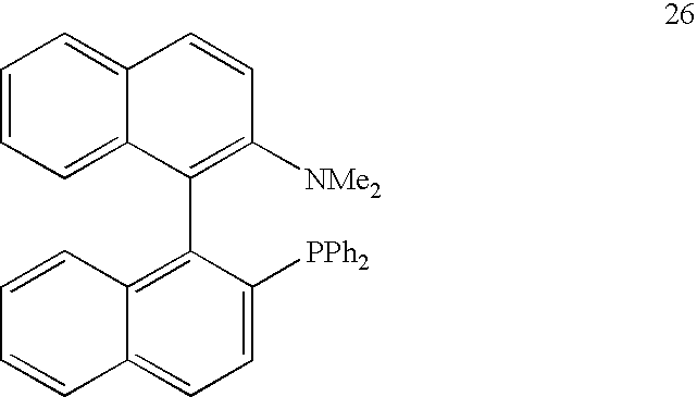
C1=CC=C2C(=C1)C=CC([NMe2])=C2C1=C2C(=CC=C1[PPh2])C=CC=C2
